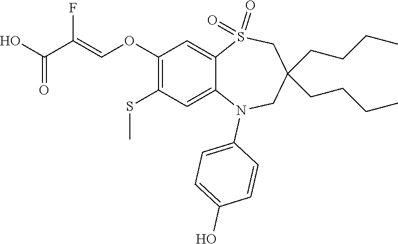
FC(=COC1=C(SC)C=C2C(=C1)S(=O)(=O)CC(CCCC)(CCCC)CN2C1=CC=C(O)C=C1)C(=O)O
